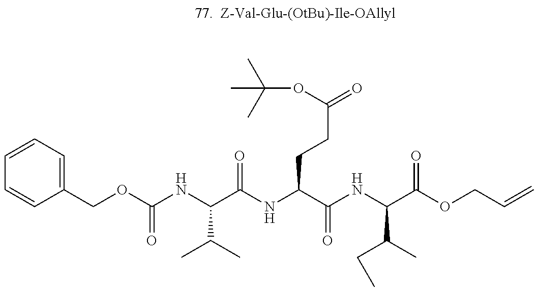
C1=CC=C(COC(NC(C(NC(C(NC(C(OCC=C)=O)C(C)CC)=O)CCC(=O)OC(C)(C)C)=O)C(C)C)=O)C=C1
